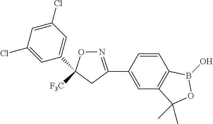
C1=C(C2=NOC(C3=CC(Cl)=CC(Cl)=C3)([F3C])C2)C=CC2=C1C(C)(C)OB2O
